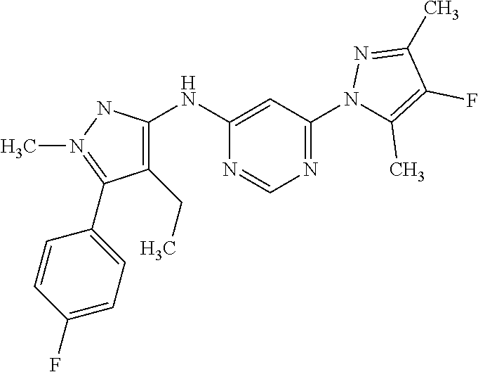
C1=CC(F)=CC=C1C1=N(C)NC(NC2=CC(N3C(C)=C(F)C(C)=N3)=NC=N2)=C1CC
